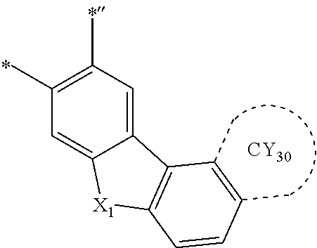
C1(C)=C(C)C=C2C(=C1)[X1]C1=C2C(C)=C(C)C=C1.[CY30]
